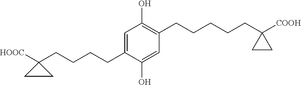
C1(CCCCC2([HOOC])CC2)=CC(O)=C(CCCCCC2([COOH])CC2)C=C1O
